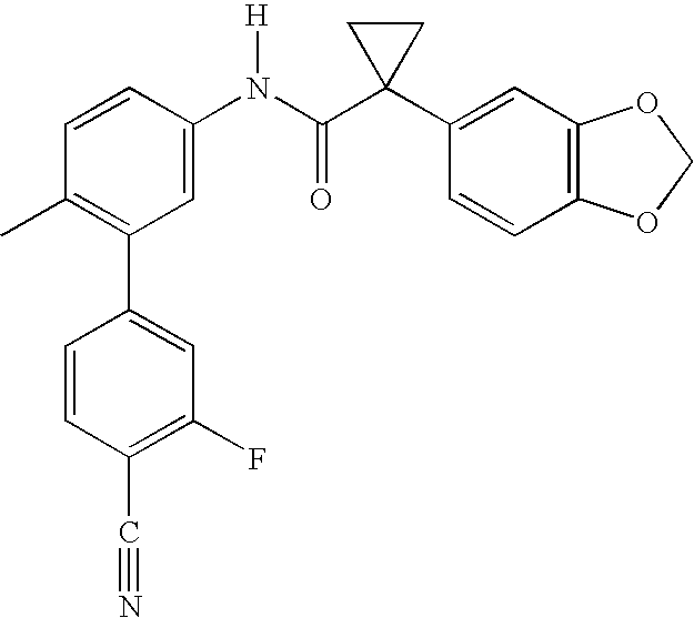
C1(N(C(C2(C3=CC4=C(C=C3)OCO4)CC2)=O)[H])=CC(C2=CC(F)=C(C#N)C=C2)=C(C)C=C1
